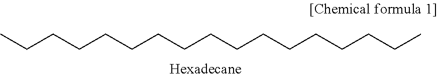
C(CCCCCCCCCCCCC)CCC
